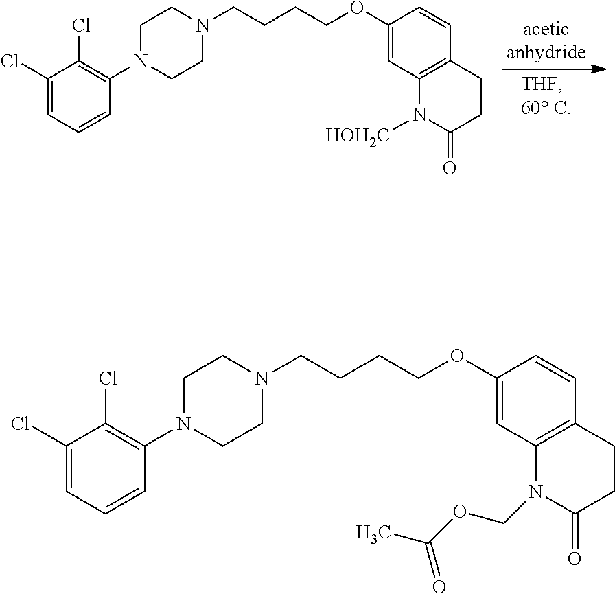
C1(Cl)=CC=CC(N2CCN(CCCCOC3=CC4=C(C=C3)CCC(=O)N4[HOH2C])CC2)=C1Cl.C1(Cl)=CC=CC(N2CCN(CCCCOC3=CC4=C(C=C3)CCC(=O)N4COC(C)=O)CC2)=C1Cl
